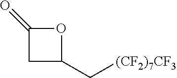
C([(CF2)7CF3])C1CC(=O)O1
